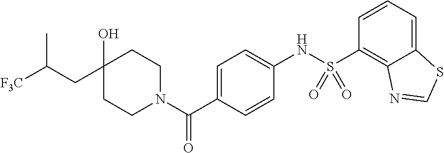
C1CN(C(C2=CC=C(NS(C3=C4C(=CC=C3)SC=N4)(=O)=O)C=C2)=O)CCC1(O)CC([F3C])C
